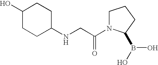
N(CC(N1CCCC1B(O)O)=O)C1CCC(O)CC1
